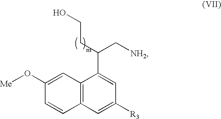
C12=C(C=C([R3])C=C1C(CCO)C[NH2])C=CC(O[Me])=C2
